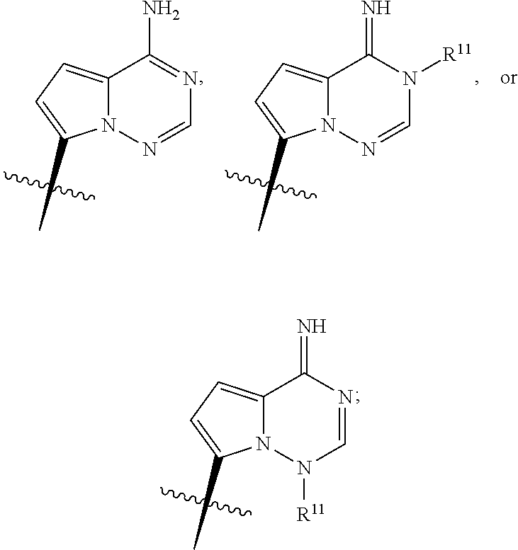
C1(C)=CC=C2N1N=CN=C2N.C1(C)=CC=C2N1N=CN([R11])C2=N.C1(C)=CC=C2N1N([R11])C=NC2=N
